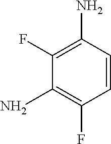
NC1=C(F)C(N)=C(F)C=C1
